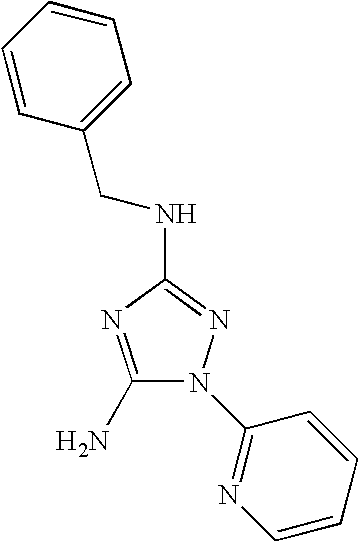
C1(N)=NC(NCC2=CC=CC=C2)=NN1C1=NC=CC=C1
